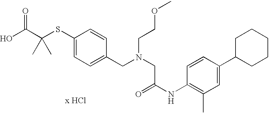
C1=C(SC(C(O)=O)(C)C)C=CC(CN(CC(NC2=C(C)C=C(C3CCCCC3)C=C2)=O)CCOC)=C1
